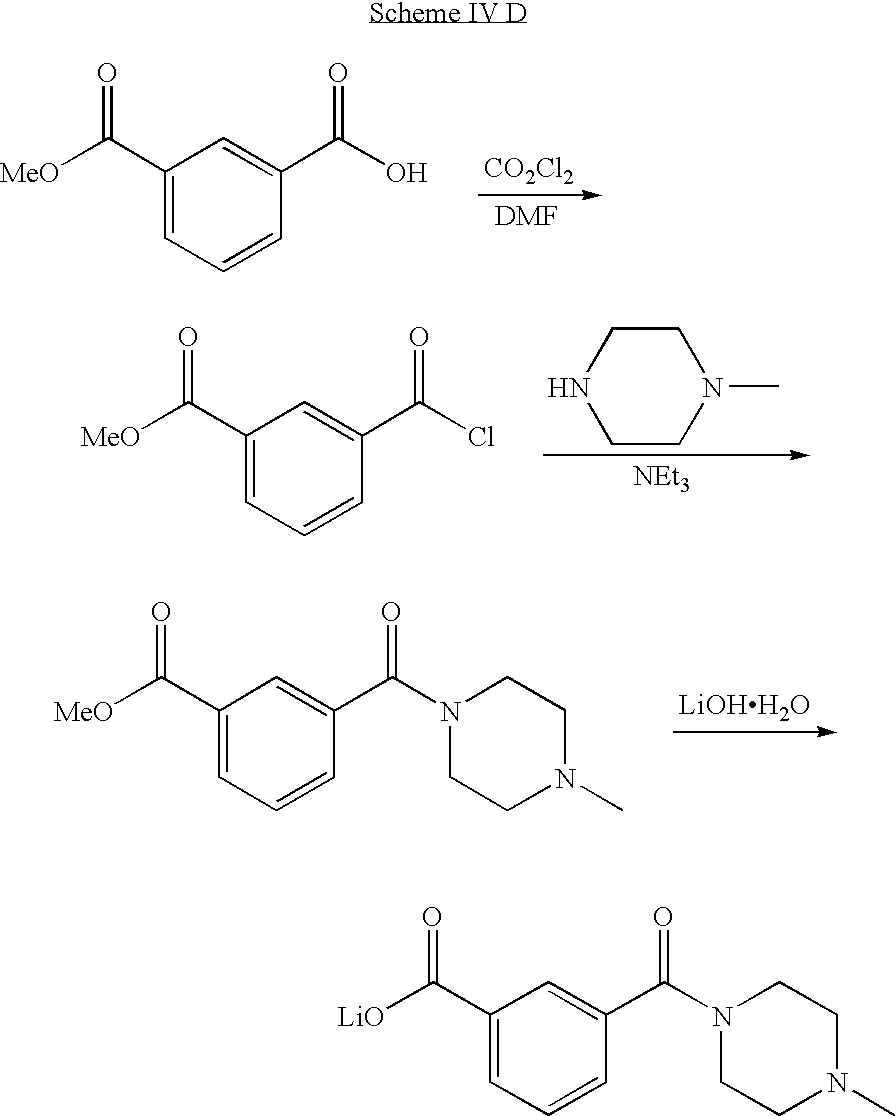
C1(C([MeO])=O)=CC=CC(C(O)=O)=C1.[CO2Cl2].C1(C([MeO])=O)=CC=CC(C(Cl)=O)=C1.C1CNCCN1C.[NEt3].C1(C([MeO])=O)=CC=CC(C(N2CCN(C)CC2)=O)=C1.[LiOHH2O].C1(C([LiO])=O)=CC=CC(C(N2CCN(C)CC2)=O)=C1
